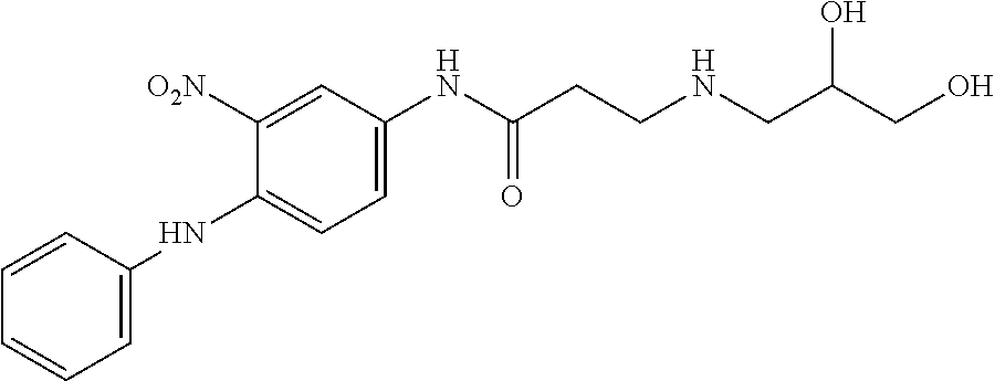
C1=CC(NC2=CC=C(NC(CCNCC(CO)O)=O)C=C2[O2N])=CC=C1
